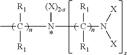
CC([R1])([R1])N([(X)2-s])C([R1])([R1])N([X])[X]
